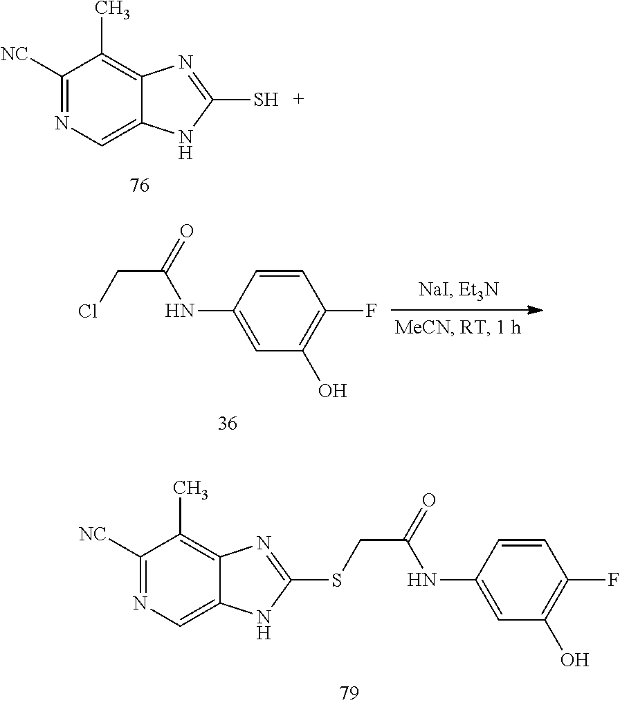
C1([NC])=NC=C2C(=C1C)N=C(S)N2.C1=CC(NC(CCl)=O)=CC(O)=C1F.C1=CC(NC(CSC2=NC3=C(C)C([NC])=NC=C3N2)=O)=CC(O)=C1F
